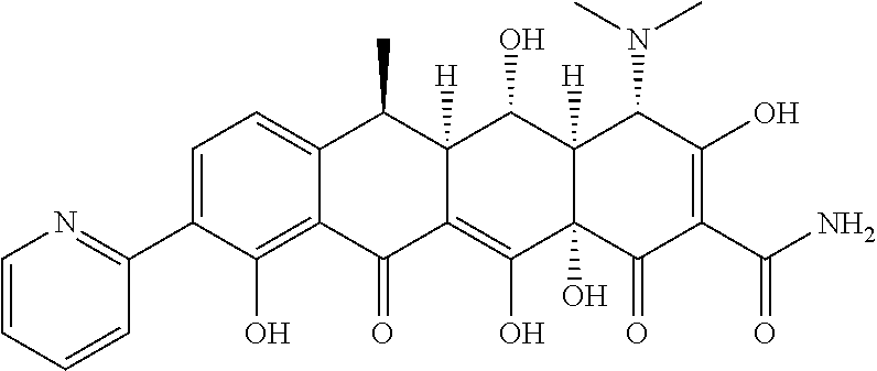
C1=C(C2=NC=CC=C2)C(O)=C2C(=C1)C(C)C1([H])C(=C(O)C3(O)C([H])(C1O)C(N(C)C)C(O)=C(C(N)=O)C3=O)C2=O
